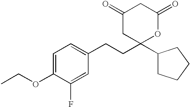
C1(OCC)=CC=C(CCC2(C3CCCC3)OC(=O)CC(=O)C2)C=C1F
